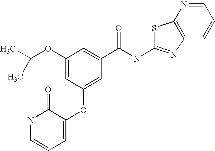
C(C)(OC1=CC(OC2=CC=CNC2=O)=CC(C(NC2=NC3=C(S2)N=CC=C3)=O)=C1)C
